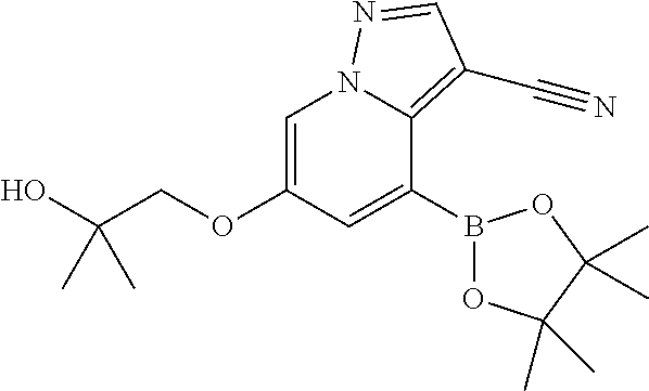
C(COC1=CN2C(=C(C#N)C=N2)C(B2OC(C)(C)C(C)(C)O2)=C1)(O)(C)C
